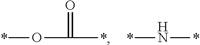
*OC(=O)*.*N*
